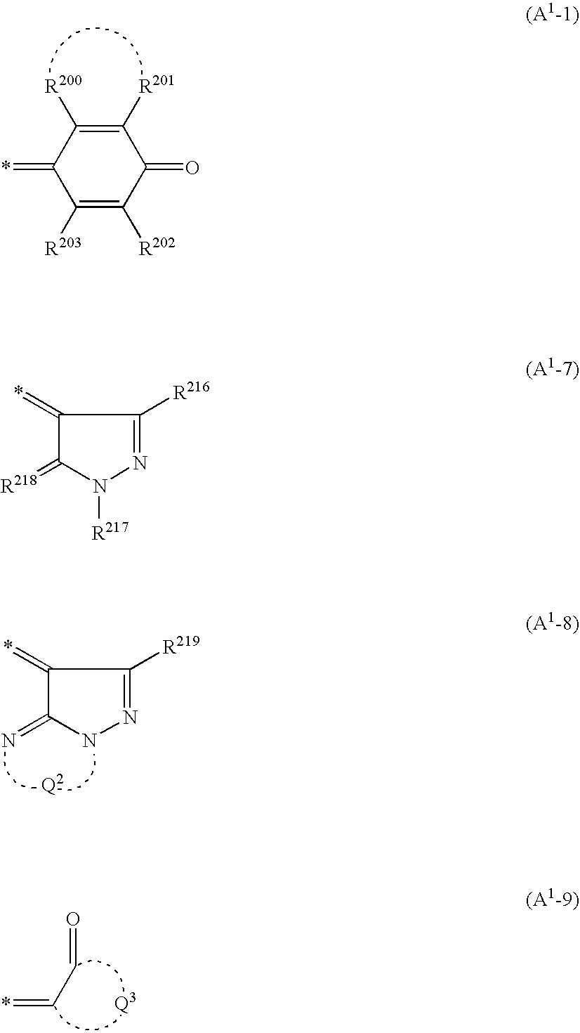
C1([R201])=C([R200])C(=*)C([R203])=C([R202])C1=O.C1(=*)C(=N)NN=C1[R219].*=CC=O.C1(=*)C(=[R218])N([R217])N=C1[R216]
